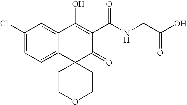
C1(Cl)=CC=C2C(=C1)C(O)=C(C(NCC(O)=O)=O)C(=O)C21CCOCC1
